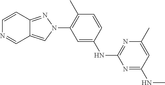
C1=CC(C)=C(N2C=C3C(=N2)C=CN=C3)C=C1NC1=NC(C)=CC(NC)=N1
